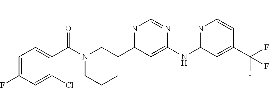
C1=C(C(F)(F)F)C=CN=C1NC1=CC(C2CCCN(C(C3=CC=C(F)C=C3Cl)=O)C2)=NC(C)=N1
